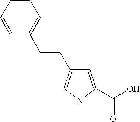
C1=CC=CC(CCC2=CNC(C(O)=O)=C2)=C1
